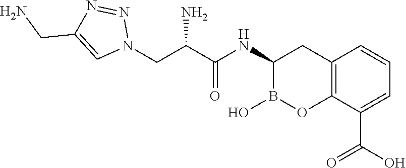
C12=C(C(C(O)=O)=CC=C1)OB(O)C(NC(=O)C(CN1N=NC(CN)=C1)N)C2
